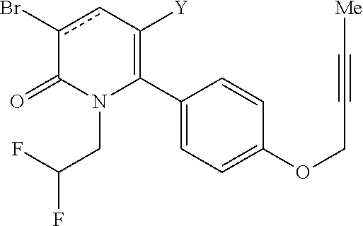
C1(C2=C([Y])cc(Br)C(=O)N2CC(F)F)=CC=C(OCC#C[Me])C=C1
